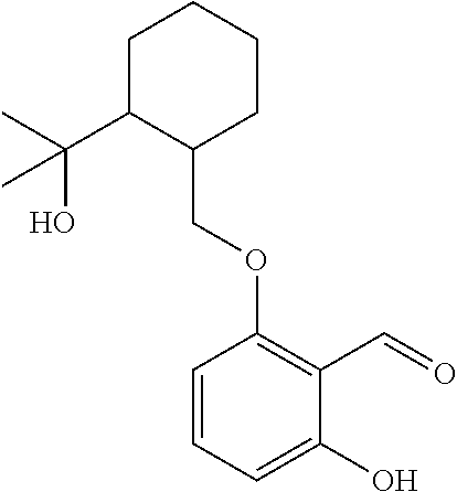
C1C(C(C)(O)C)C(COC2=C(C=O)C(O)=CC=C2)CCC1
